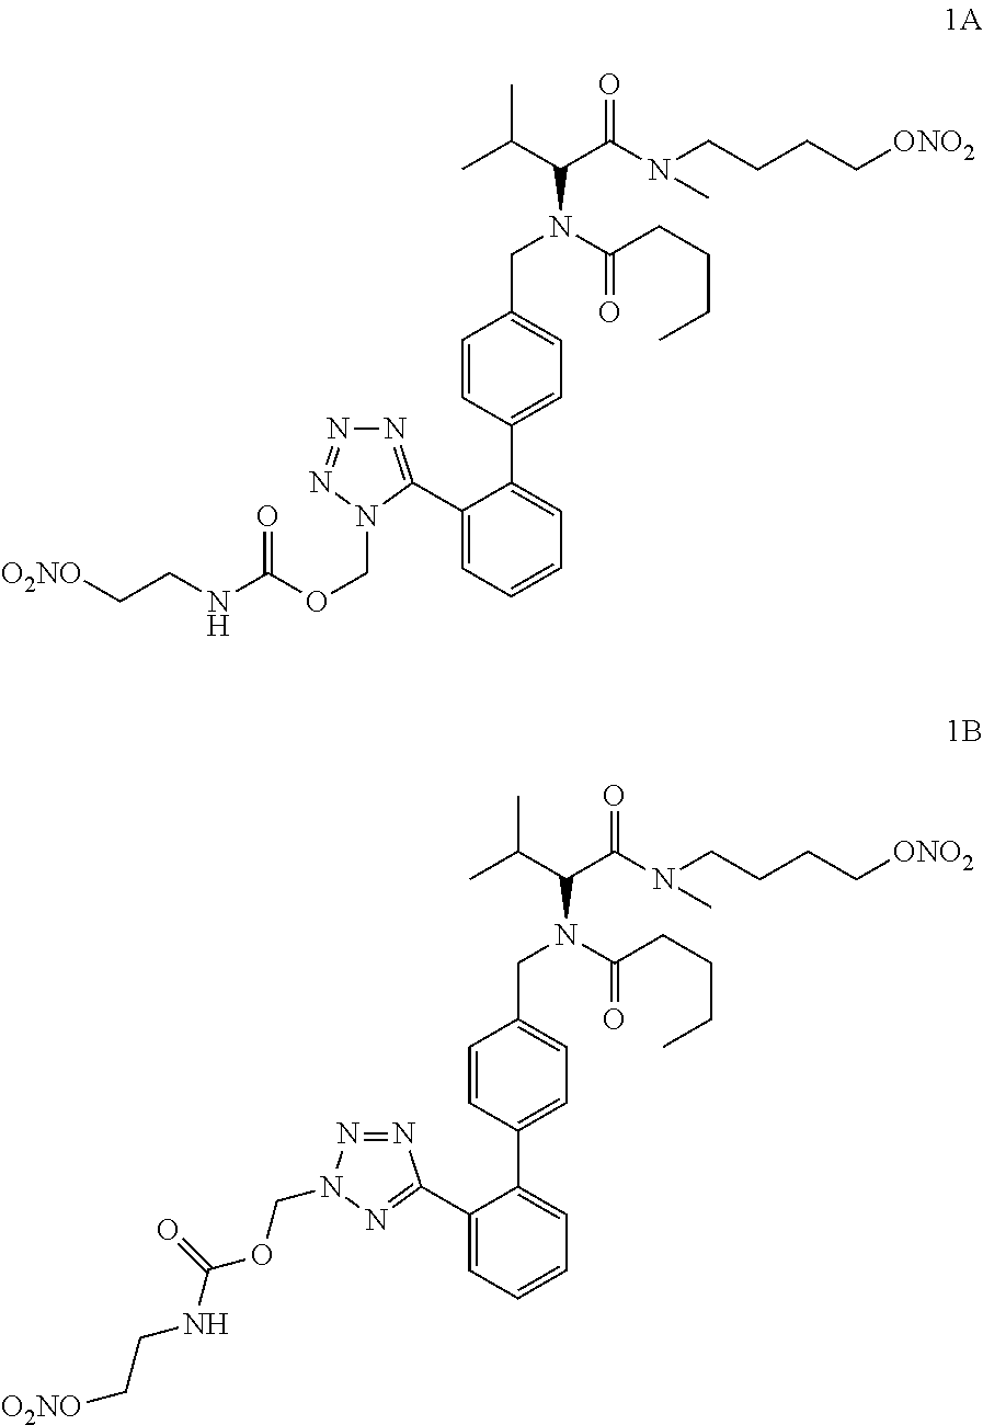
[O2NO]CCNC(OCN1C(C2=CC=CC=C2C2=CC=C(CN(C(C(C)C)C(N(C)CCCC[ONO2])=O)C(CCCC)=O)C=C2)=NN=N1)=O.N1=C(C2=CC=CC=C2C2=CC=C(CN(C(C(C)C)C(N(C)CCCC[ONO2])=O)C(CCCC)=O)C=C2)N=NN1COC(NCC[O2NO])=O
